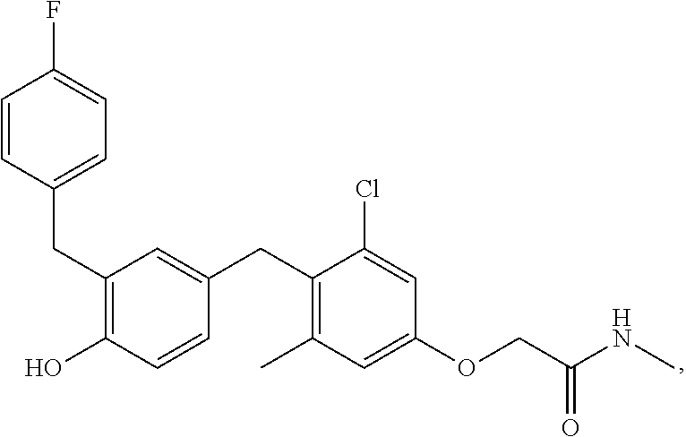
C(C1=C(O)C=CC(CC2=C(C)C=C(OCC(NC)=O)C=C2Cl)=C1)C1=CC=C(F)C=C1
